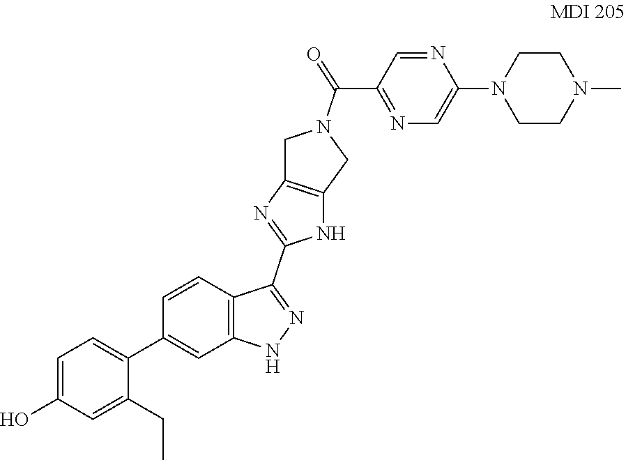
C12=C(CN(C(C3=NC=C(N4CCN(C)CC4)N=C3)=O)C1)NC(C1=NNC3=C1C=CC(C1=CC=C(O)C=C1CC)=C3)=N2
